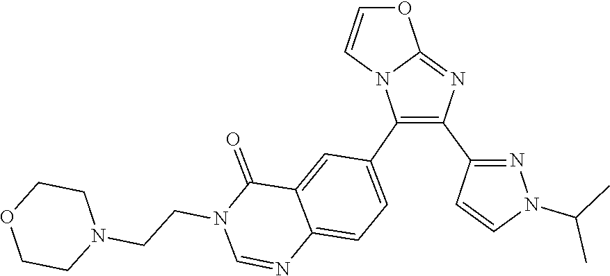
C12=NC(C3=NN(C(C)C)C=C3)=C(C3=CC=C4C(=C3)C(=O)N(CCN3CCOCC3)C=N4)N1C=CO2
